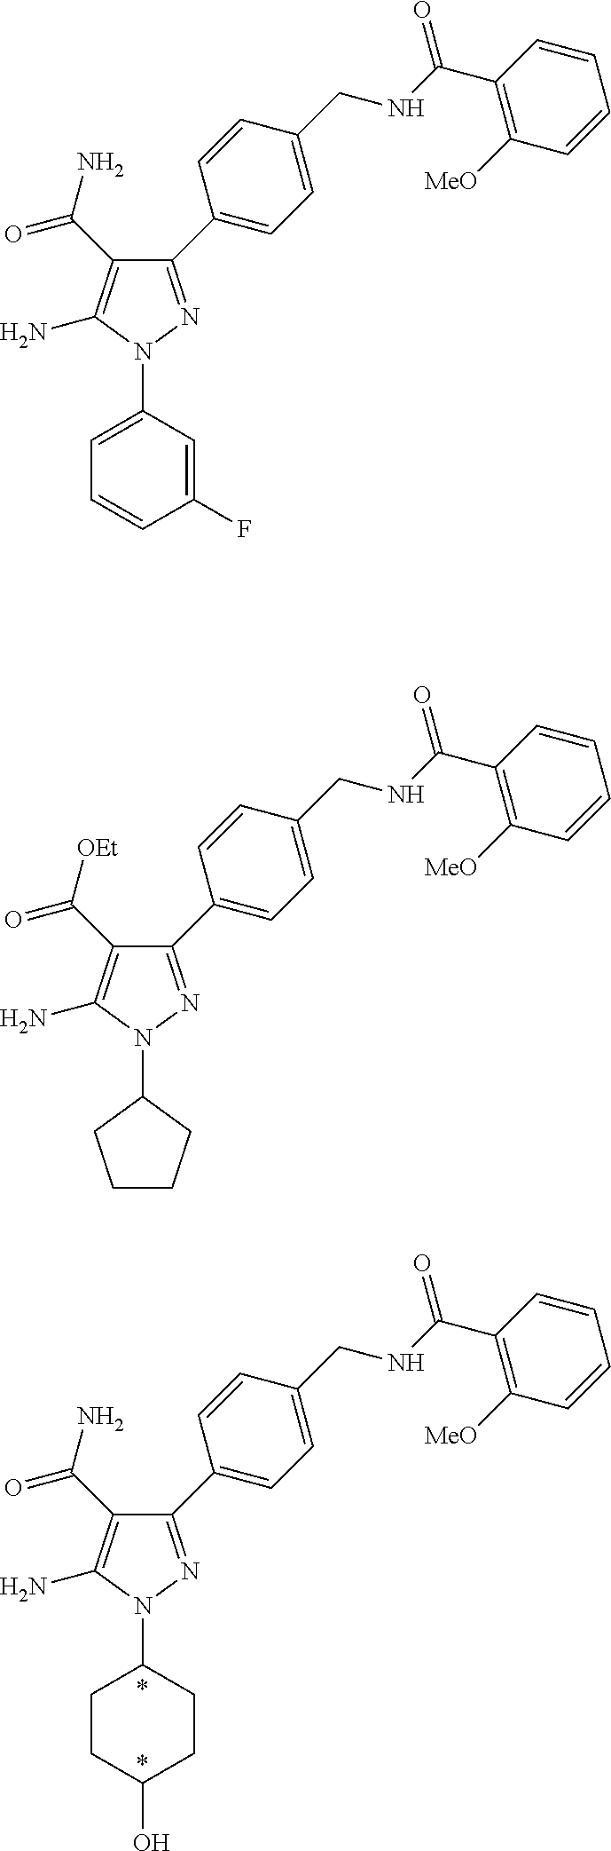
N1(C2CCCC2)N=C(C2=CC=C(CNC(C3=C([MeO])C=CC=C3)=O)C=C2)C(C([OEt])=O)=C1N.N1(C2CCC(O)CC2)N=C(C2=CC=C(CNC(C3=C([MeO])C=CC=C3)=O)C=C2)C(C(N)=O)=C1N.*.*.N1(C2=CC=CC(F)=C2)N=C(C2=CC=C(CNC(C3=C([MeO])C=CC=C3)=O)C=C2)C(C(N)=O)=C1N
